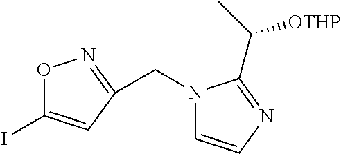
O1C(I)=CC(CN2C=CN=C2C(C)[OTHP])=N1
